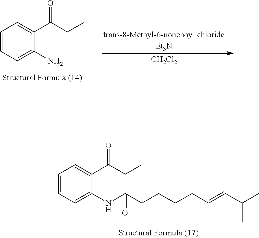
[CH2Cl2].C1=CC=C(N)C(C(CC)=O)=C1.C1=CC=C(NC(CCCCC=CC(C)C)=O)C(C(CC)=O)=C1
